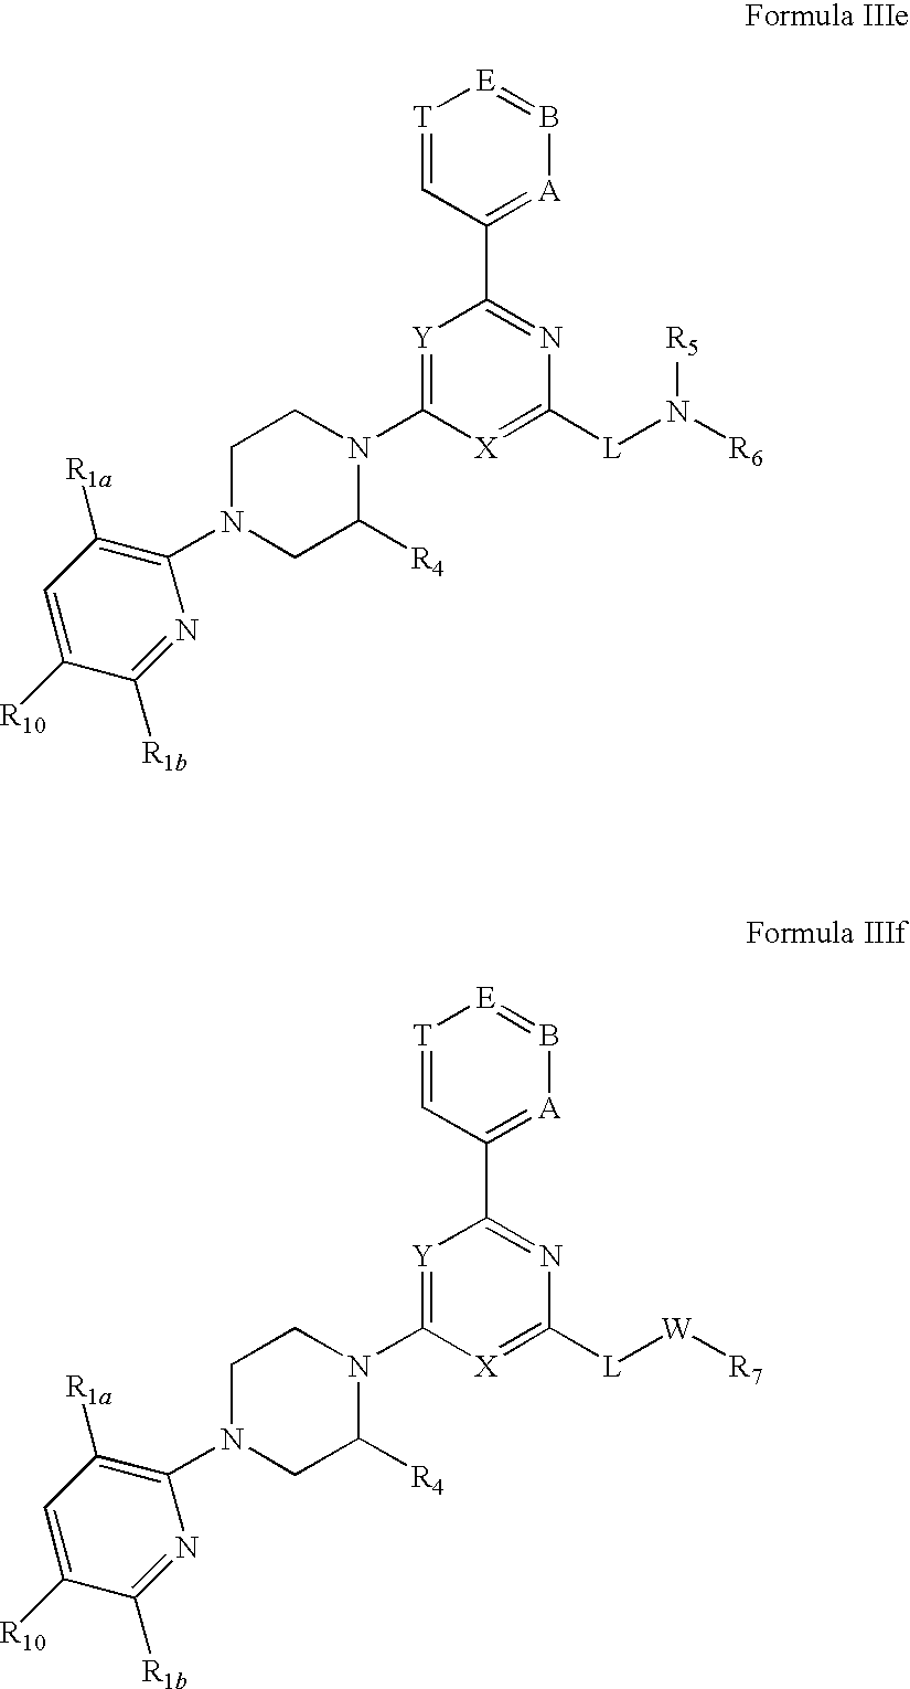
[Y]1=C(N2C([R4])CN(C3=C([R1a])C=C([R10])C([R1b])=N3)CC2)[X]=C([L]N([R6])[R5])N=C1C1=[A]B=[E][T]=C1.[Y]1=C(N2C([R4])CN(C3=C([R1a])C=C([R10])C([R1b])=N3)CC2)[X]=C([L][W][R7])N=C1C1=[A]B=[E][T]=C1
